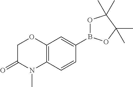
C1(B2OC(C)(C)C(C)(C)O2)=CC2=C(C=C1)N(C)C(=O)CO2
